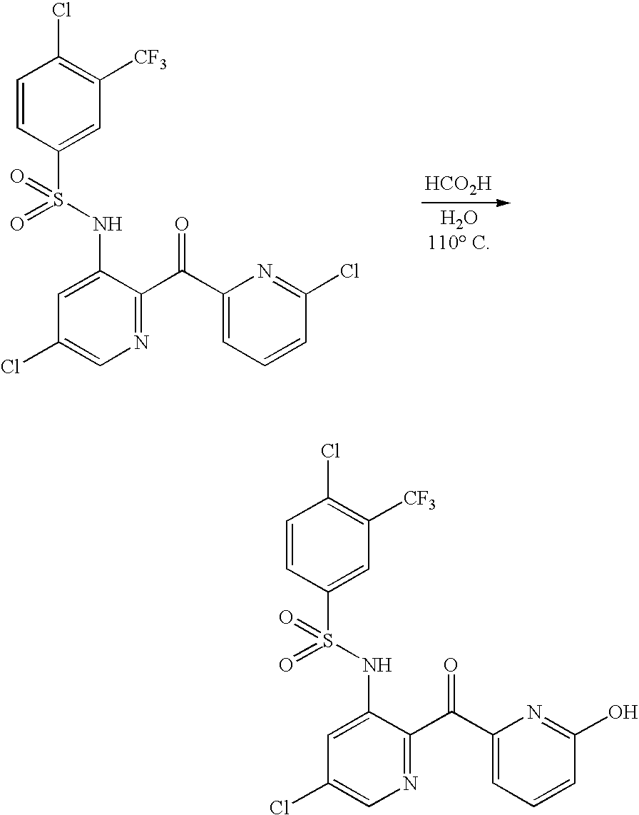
C1=CC(S(NC2=CC(Cl)=CN=C2C(C2=CC=CC(Cl)=N2)=O)(=O)=O)=CC([CF3])=C1Cl.[HCO2H].C1=CC(S(NC2=CC(Cl)=CN=C2C(C2=CC=CC(O)=N2)=O)(=O)=O)=CC([CF3])=C1Cl
